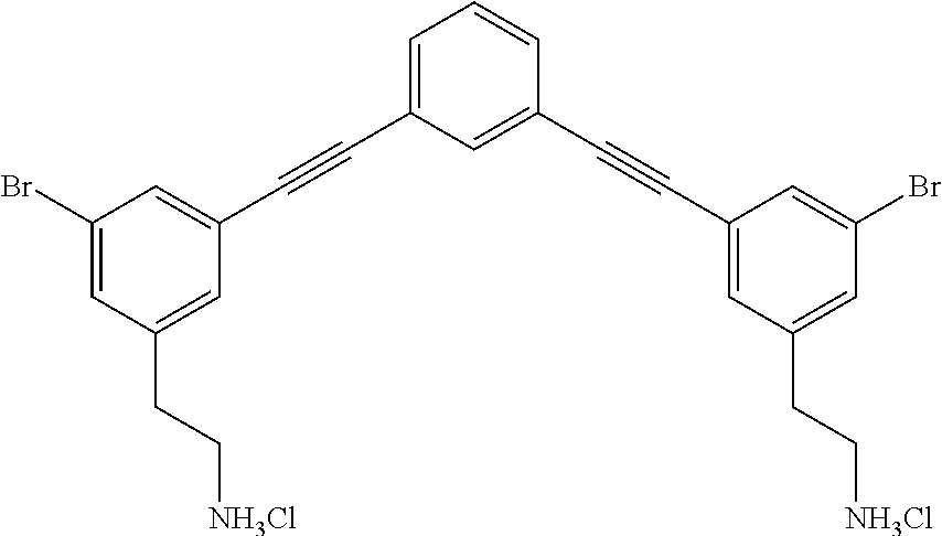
C1=C(C#CC2=CC(Br)=CC(CC[NH3Cl])=C2)C=C(C#CC2=CC(CC[NH3Cl])=CC(Br)=C2)C=C1
